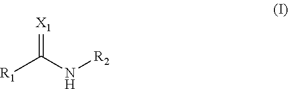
[R1]C(N[R2])=[X1]
